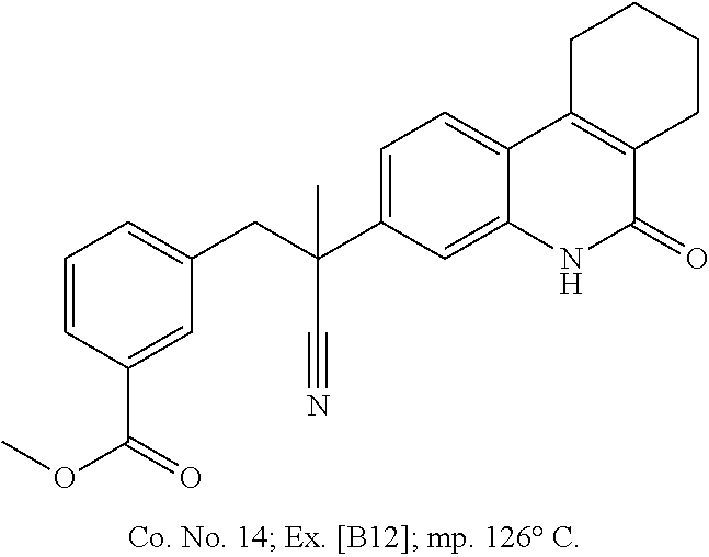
C1=CC(C(OC)=O)=CC(CC(C2=CC=C3C(=C2)NC(=O)C2=C3CCCC2)(C#N)C)=C1
